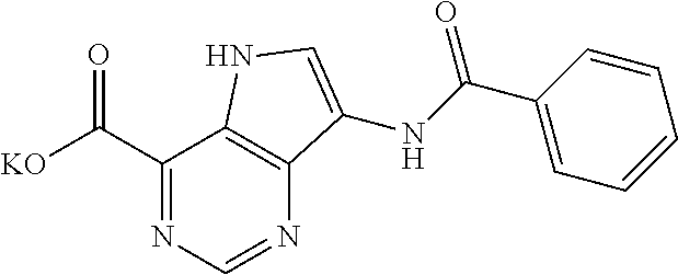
C1(C([KO])=O)=NC=NC2=C1NC=C2NC(C1=CC=CC=C1)=O
